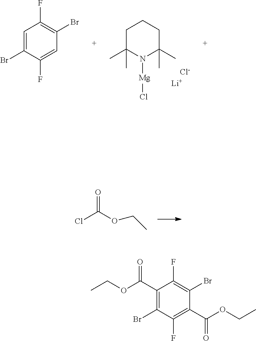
[Li].[Cl-].C1C(C)(C)N([Mg]Cl)C(C)(C)CC1.C1=C(Br)C(F)=CC(Br)=C1F.ClC(OCC)=O.C1(C(OCC)=O)=C(Br)C(F)=C(C(OCC)=O)C(Br)=C1F
